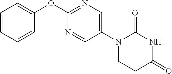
C1(OC2=NC=C(N3CCC(=O)NC3=O)C=N2)=CC=CC=C1
